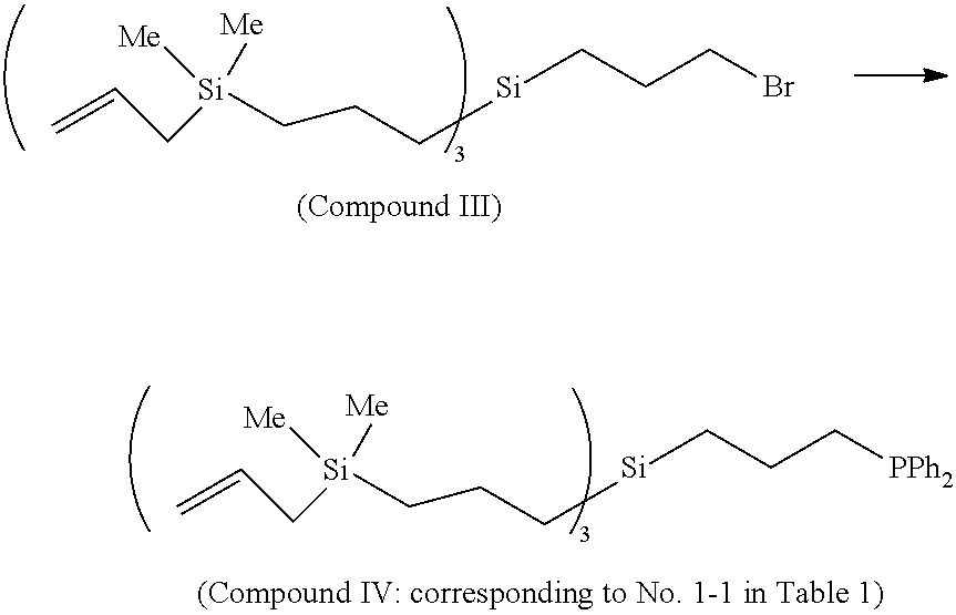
C=CC[Si](CCC[Si]CCCBr)([Me])[Me].C=CC[Si](CCC[Si]CCC[PPh2])([Me])[Me]
